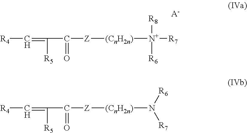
[R4]C=C(C([Z][(CnH2n)][N+]([R7])([R8])[R6])=O)[R5].[A-].[R4]C=C(C([Z][(CnH2n)]N([R6])[R7])=O)[R5]
